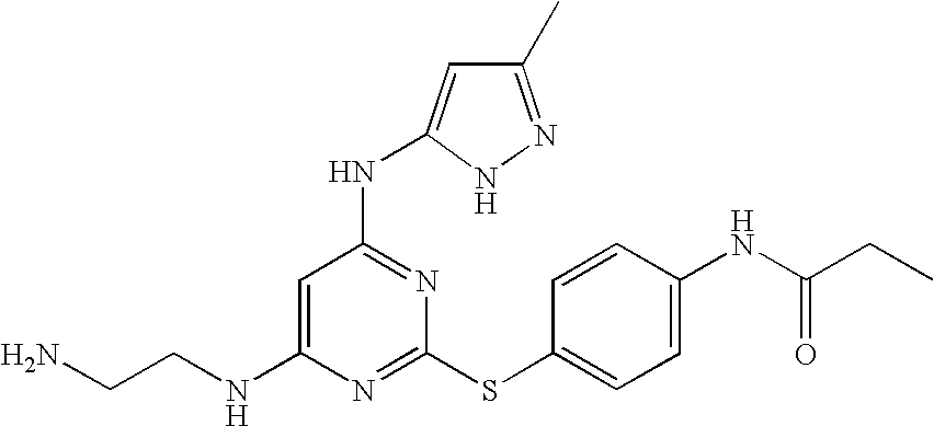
N(C1=CC(NC2=CC(C)=NN2)=NC(SC2=CC=C(NC(=O)CC)C=C2)=N1)CCN
